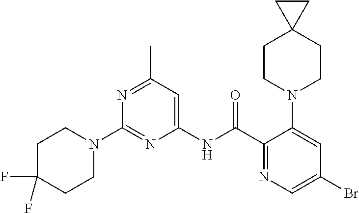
C1(NC(C2=NC=C(Br)C=C2N2CCC3(CC2)CC3)=O)=CC(C)=NC(N2CCC(F)(F)CC2)=N1
